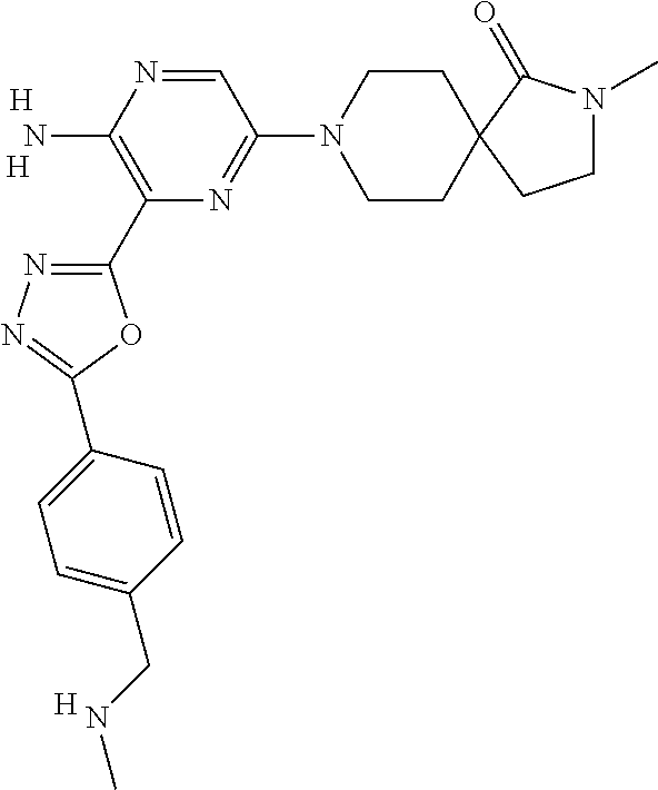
C1=NC(N)=C(C2=NN=C(C3=CC=C(CNC)C=C3)O2)N=C1N1CCC2(CC1)CCN(C)C2=O.[H].[H].[H]
